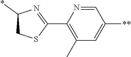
C1(C2=NC(*)CS2)=C(C)C=C([**])C=N1
